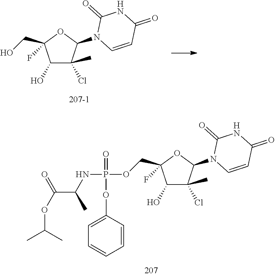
C1(O)C(Cl)(C)C(N2C=CC(=O)NC2=O)OC1(CO)F.C1(O)C(Cl)(C)C(N2C=CC(=O)NC2=O)OC1(COP(NC(C(OC(C)C)=O)C)(=O)OC1=CC=CC=C1)F
